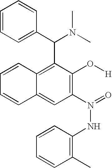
C1=CC2=CC(N(=O)NC3=C(C)C=CC=C3)=C(O[H])C(C(C3=CC=CC=C3)N(C)C)=C2C=C1
